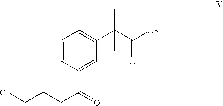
C1=CC(C(=O)CCCCl)=CC(C(C([OR])=O)(C)C)=C1
